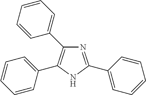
N1=C(C2=CC=CC=C2)NC(C2=CC=CC=C2)=C1C1=CC=CC=C1
